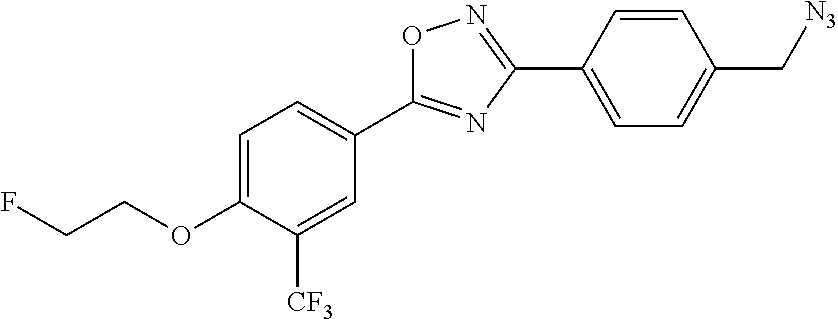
C1=C(OCCF)C([CF3])=CC(C2=NC(C3=CC=C(C[N3])C=C3)=NO2)=C1
